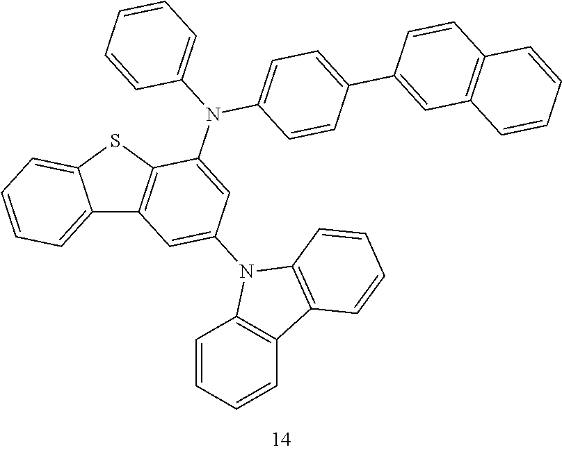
C12=CC=CC=C1SC1=C2C=C(N2C3=C(C=CC=C3)C3=C2C=CC=C3)C=C1N(C1=CC=CC=C1)C1=CC=C(C2=CC3=C(C=C2)C=CC=C3)C=C1
